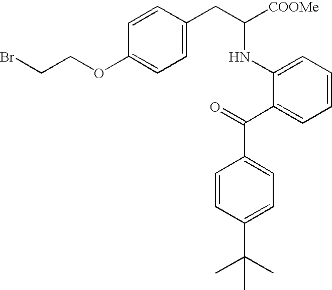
C1=CC(OCCBr)=CC=C1CC([COOMe])NC1=CC=CC=C1C(=O)C1=CC=C(C(C)(C)C)C=C1
